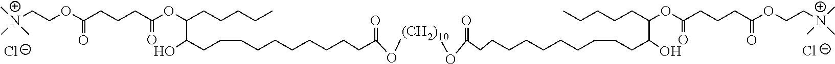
[Cl-].[Cl-].C[N+](CCOC(CCCC(OC(CCCCC)C(CCCCCCCCCCC(=O)O[(CH2)10]OC(=O)CCCCCCCCCCC(O)C(CCCCC)OC(=O)CCCC(=O)OCC[N+](C)(C)C)O)=O)=O)(C)C
